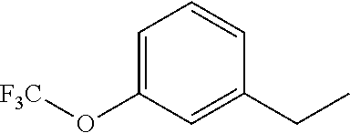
C1(CC)=CC(O[F3C])=CC=C1
